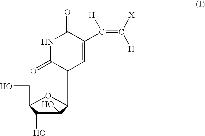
N1C(=O)C(C2C(O)C(O)C(CO)O2)C=C(C(=C([X])[H])[H])C1=O
